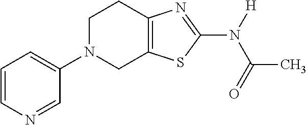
C1=CN=CC(N2CC3=C(CC2)N=C(N([H])C(=O)C)S3)=C1
